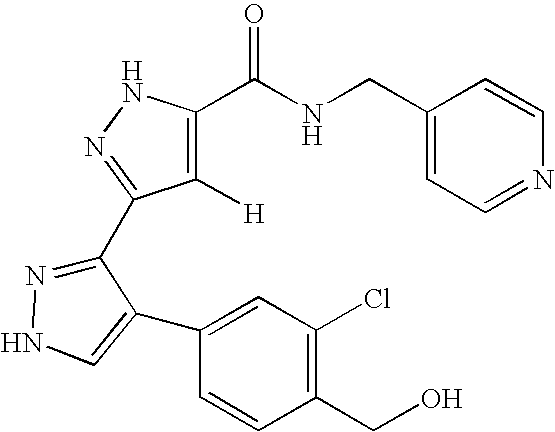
C1(CNC(C2=C([H])C(C3=NNC=C3C3=CC(Cl)=C(CO)C=C3)=NN2)=O)=CC=NC=C1
